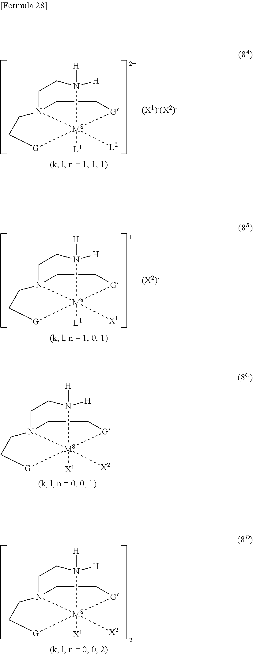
[H]N1([H])CCN23CC[G][M8]12([L2])([L1])[G]CC3.[H]N1([H])CCN23CC[G][M8]12([X1])([L1])[G]CC3.[H]N1([H])CCN23CC[G][M8]12([X2])([X1])[G]CC3.[H]N1([H])CCN23CC[G][M8]12([X2])([X1])[G]CC3
